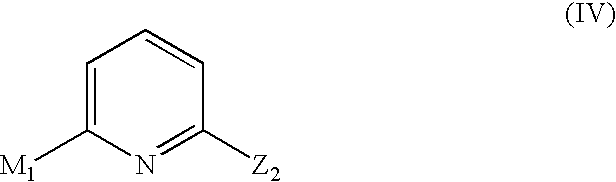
C1=C([M1])N=C([Z2])C=C1
